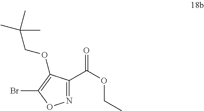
N1=C(C(OCC)=O)C(OCC(C)(C)C)=C(Br)O1
